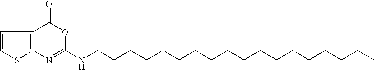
C12=C(C(=O)OC(NCCCCCCCCCCCCCCCCCC)=N1)C=CS2
